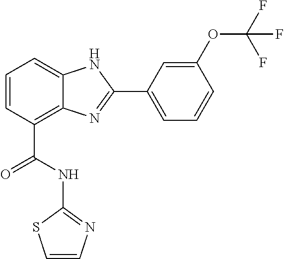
C1=CC(C(NC2=NC=CS2)=O)=C2C(=C1)NC(C1=CC=CC(OC(F)(F)F)=C1)=N2
